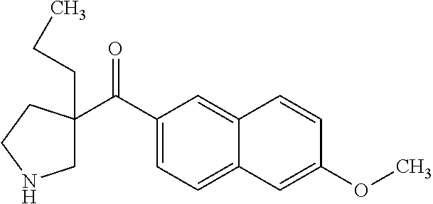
C1C(C(C2=CC=C3C(=C2)C=CC(OC)=C3)=O)(CCC)CCN1
